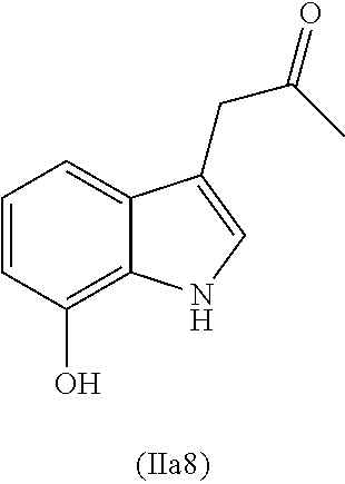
C1=CC(O)=C2C(=C1)C(CC(C)=O)=CN2
